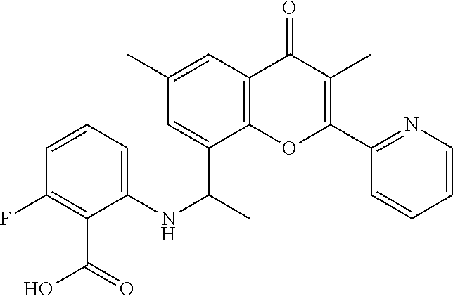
C12=C(C=C(C)C=C1C(C)NC1=CC=CC(F)=C1C(O)=O)C(=O)C(C)=C(C1=NC=CC=C1)O2
